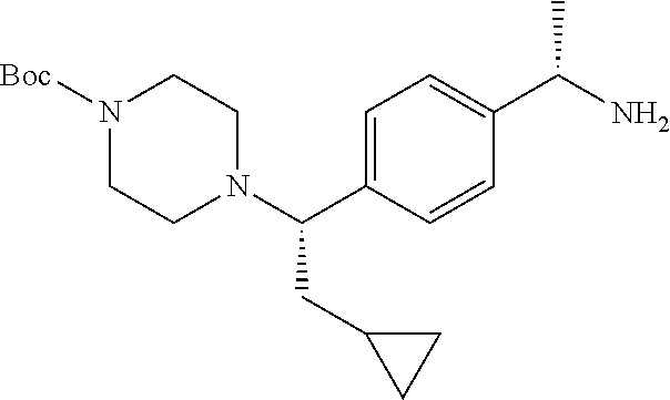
C(C1=CC=C(C(N)C)C=C1)(N1CCN([Boc])CC1)CC1CC1
